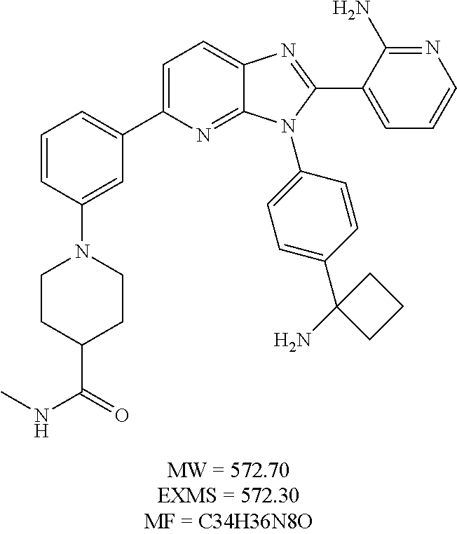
C1=CC(N2CCC(C(NC)=O)CC2)=CC(C2=CC=C3C(=N2)N(C2=CC=C(C4(N)CCC4)C=C2)C(C2=CC=CN=C2N)=N3)=C1
